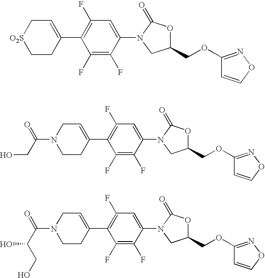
C1(C2=C(F)C=C(N3CC(COC4=NOC=C4)OC3=O)C(F)=C2F)=CCN(C(C(O)CO)=O)CC1.C(CO)(=O)N1CC=C(C2=C(F)C=C(N3CC(COC4=NOC=C4)OC3=O)C(F)=C2F)CC1.C1(C2=C(F)C=C(N3CC(COC4=NOC=C4)OC3=O)C(F)=C2F)=CC[O2S]CC1
